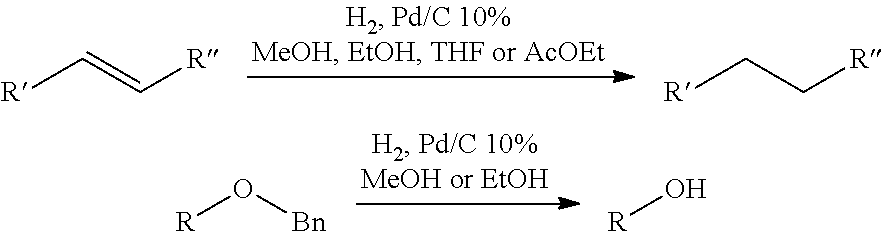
C(=C[R])[R].C(C[R])[R].[Bn]O[R].O[R]
